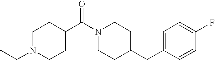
C1N(CC)CCC(C(N2CCC(CC3=CC=C(F)C=C3)CC2)=O)C1
